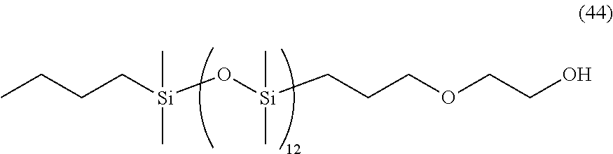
CCCC[Si](O[Si](CCCOCCO)(C)C)(C)C
